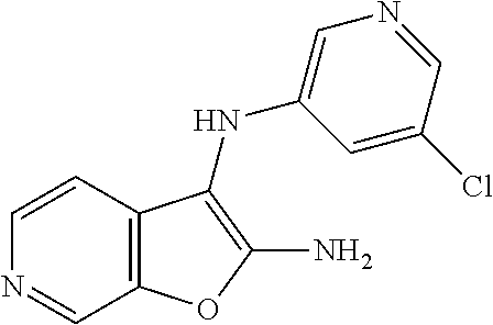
C12=C(C=CN=C1)C(NC1=CN=CC(Cl)=C1)=C(N)O2
